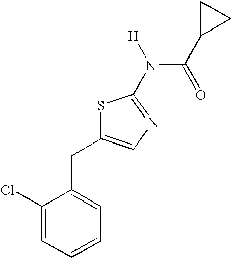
C1(Cl)=CC=CC=C1CC1=CN=C(N([H])C(C2CC2)=O)S1
